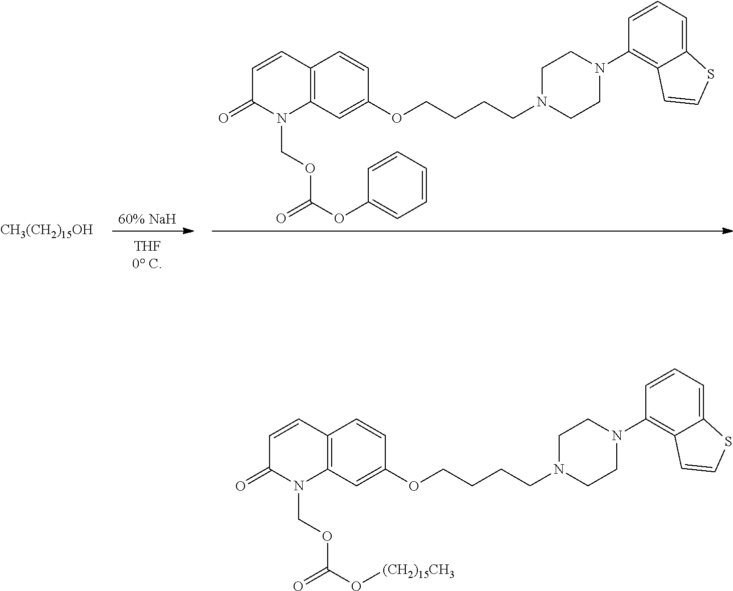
[60% NaH].C12=C(C=C(OCCCCN3CCN(C4=C5C(=CC=C4)SC=C5)CC3)C=C1)N(COC(OC1=CC=CC=C1)=O)C(=O)C=C2.[CH3(CH2)15OH].C12=C(C=C(OCCCCN3CCN(C4=C5C(=CC=C4)SC=C5)CC3)C=C1)N(COC(O[(CH2)15CH3])=O)C(=O)C=C2
